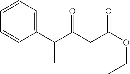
C1=CC=CC(C(C(CC(OCC)=O)=O)C)=C1
